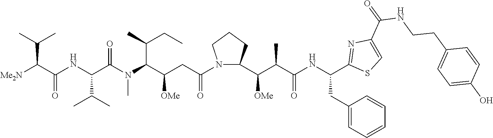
[Me2N]C(C(NC(C(N(C(C(CC(=O)N1CCCC1C(C(C(NC(CC1=CC=CC=C1)C1=NC(C(=O)NCCC2=CC=C(O)C=C2)=CS1)=O)C)[OMe])[OMe])C(C)CC)C)=O)C(C)C)=O)C(C)C
